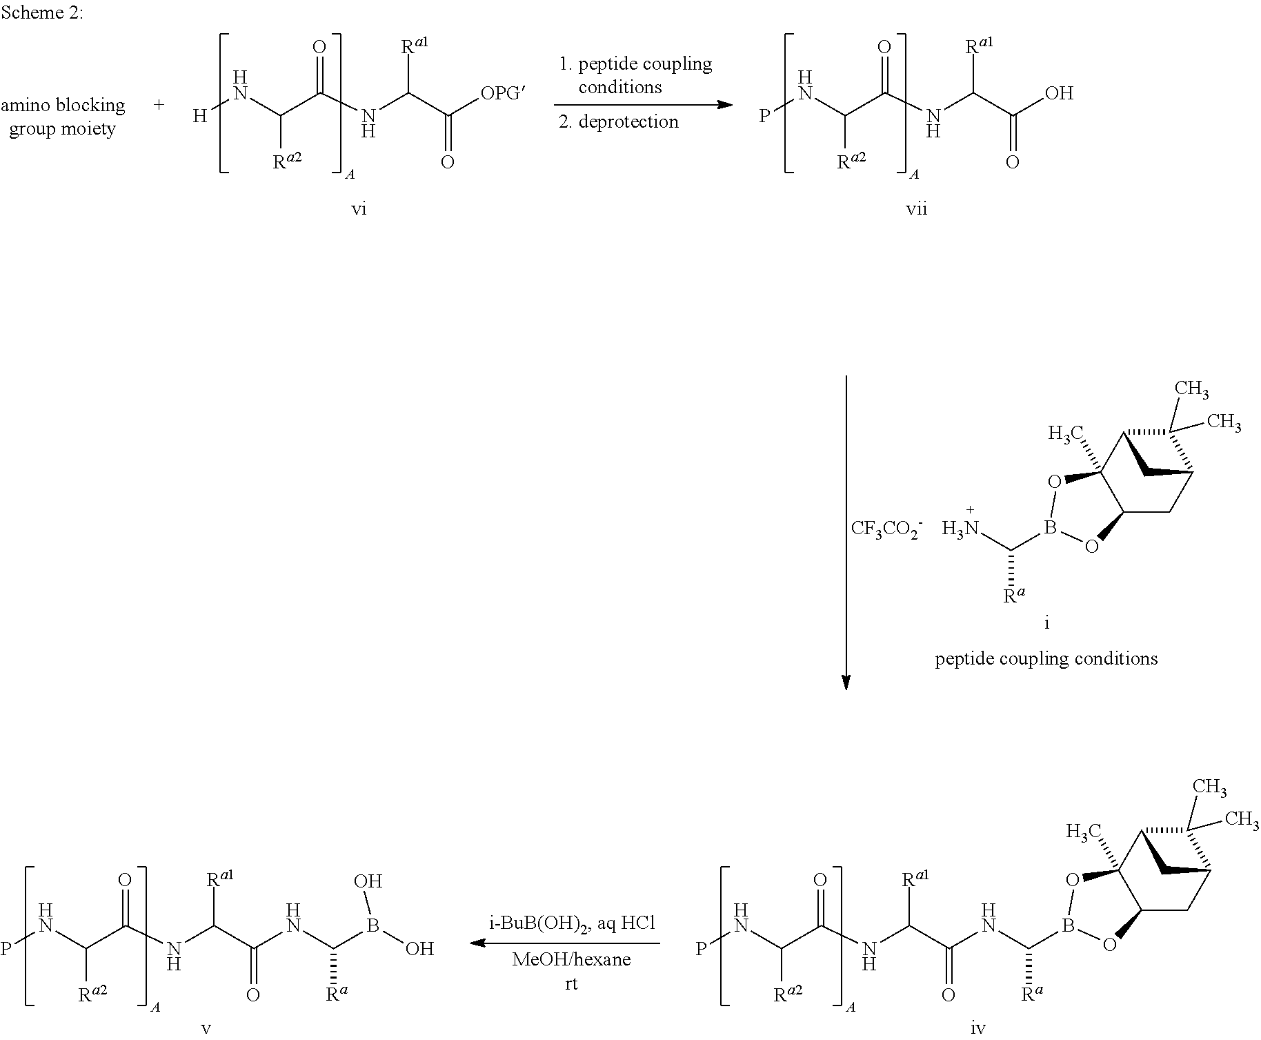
C(N)([Ra])B1OC2(C)C3C(C)(C)C(CC2O1)C3.[CF3CO2-].PNC(C(NC(C(O)=O)[Ra1])=O)[Ra2].[H]NC(C(NC(C([OPG])=O)[Ra1])=O)[Ra2].PNC(C(NC(C(=O)NC([Ra])B1OC2(C)C3C(C)(C)C(CC2O1)C3)[Ra1])=O)[Ra2].PNC(C(NC(C(=O)NC([Ra])B(O)O)[Ra1])=O)[Ra2]
